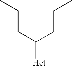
C(CC(CCC)[Het])C
